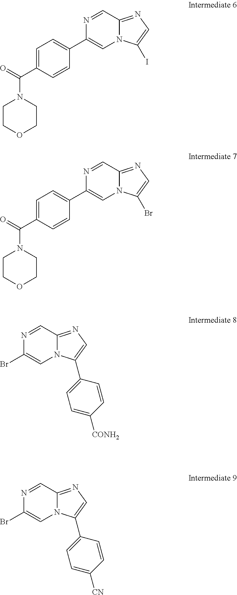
C1=C(C(=O)N2CCOCC2)C=CC(C2=CN3C(=NC=C3I)C=N2)=C1.C1=C(C(=O)N2CCOCC2)C=CC(C2=CN3C(=NC=C3Br)C=N2)=C1.BrC1=CN2C(=NC=C2C2=CC=C([CONH2])C=C2)C=N1.BrC1=CN2C(=NC=C2C2=CC=C([CN])C=C2)C=N1
